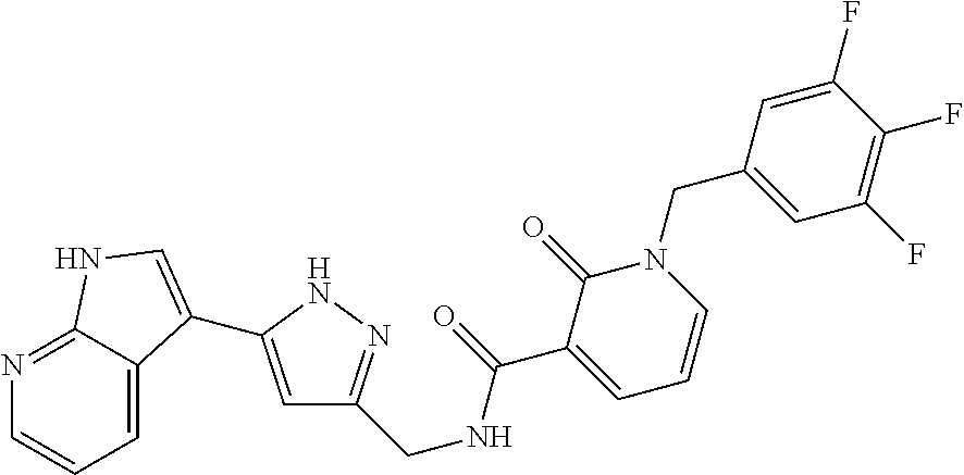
C1=C(C2=CNC3=NC=CC=C32)NN=C1CNC(C1=CC=CN(CC2=CC(F)=C(F)C(F)=C2)C1=O)=O
